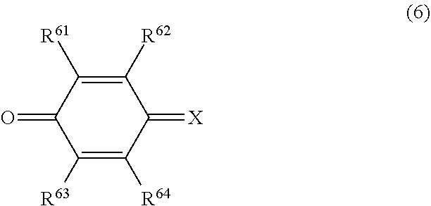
C1([R62])=C([R61])C(=O)C([R63])=C([R64])C1=[X]
